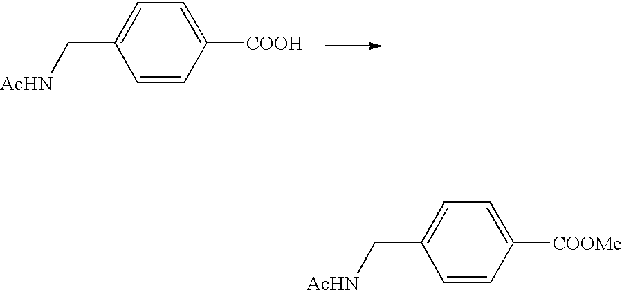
C1=CC([COOMe])=CC=C1C[AcHN].C1=CC([COOH])=CC=C1C[AcHN]
